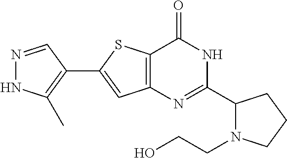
N1=CC(C2=CC3=C(S2)C(=O)NC(C2N(CCO)CCC2)=N3)=C(C)N1
